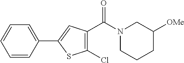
N1(C(=O)C2=C(Cl)SC(C3=CC=CC=C3)=C2)CCCC([OMe])C1
